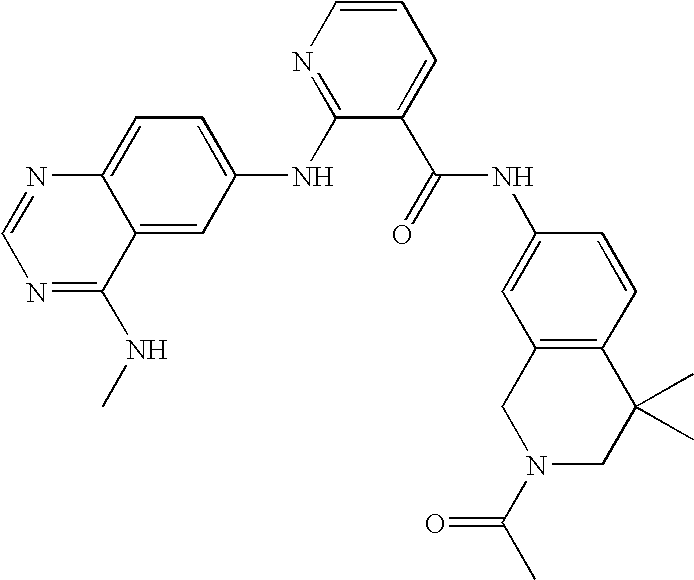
C1=CN=C(NC2=CC=C3C(=C2)C(NC)=NC=N3)C(C(=O)NC2=CC3=C(C=C2)C(C)(C)CN(C(C)=O)C3)=C1
